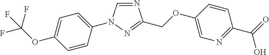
N1=CN(C2=CC=C(OC(F)(F)F)C=C2)N=C1COC1=CN=C(C(=O)O)C=C1
